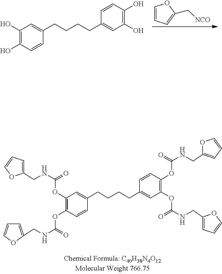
C(NC(OC1=C(OC(NCC2=CC=CO2)=O)C=CC(CCCCC2=CC(OC(NCC3=CC=CO3)=O)=C(OC(NCC3=CC=CO3)=O)C=C2)=C1)=O)C1=CC=CO1.OC1=C(O)C=CC(CCCCC2=CC(O)=C(O)C=C2)=C1.C1=CC=C(C[NCO])O1
